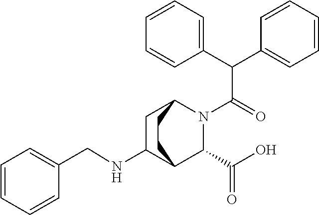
C1C2C(NCC3=CC=CC=C3)CC(N(C(C(C3=CC=CC=C3)C3=CC=CC=C3)=O)C2C(O)=O)C1
